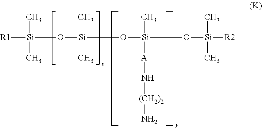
[R1][Si](O[Si](O[Si](O[Si]([R2])(C)C)(C)[A]N[(CH2)2]N)(C)C)(C)C
